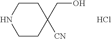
C(C1([CN])CCNCC1)O.Cl
